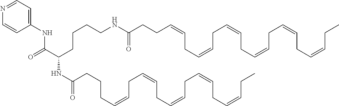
N1=CC=C(NC(C(CCCCNC(CCC=CCC=CCC=CCC=CCC=CCC=CCC)=O)NC(=O)CCCC=CCC=CCC=CCC=CCC=CCC)=O)C=C1
